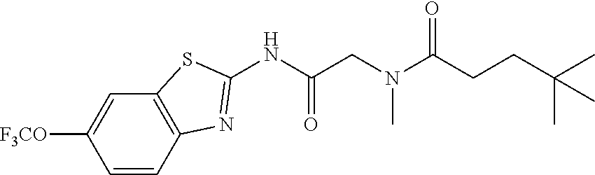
C1=CC2=C(C=C1[F3CO])SC(NC(CN(C(CCC(C)(C)C)=O)C)=O)=N2
